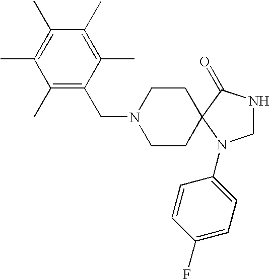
C1NC(=O)C2(N1C1=CC=C(F)C=C1)CCN(CC1=C(C)C(C)=C(C)C(C)=C1C)CC2
